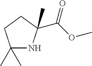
C1(C)(C)NC(C)(C(OC)=O)CC1
